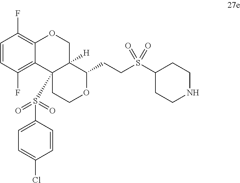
C1=CC(F)=C2C(=C1F)OCC1([H])C2(S(C2=CC=C(Cl)C=C2)(=O)=O)CCOC1CCS(C1CCNCC1)(=O)=O
